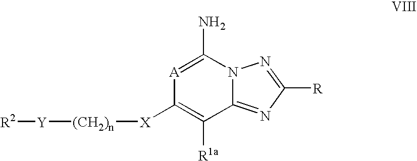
[A]1=C(N)N2C(=NC([R])=N2)C([R1a])=C1[X][(CH2)n][Y][R2]
